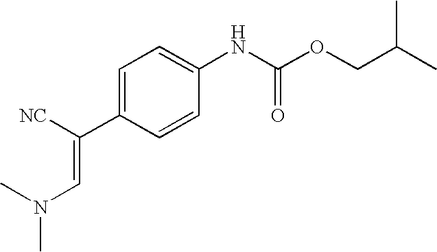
C1=C(C([NC])=CN(C)C)C=CC(NC(OCC(C)C)=O)=C1
